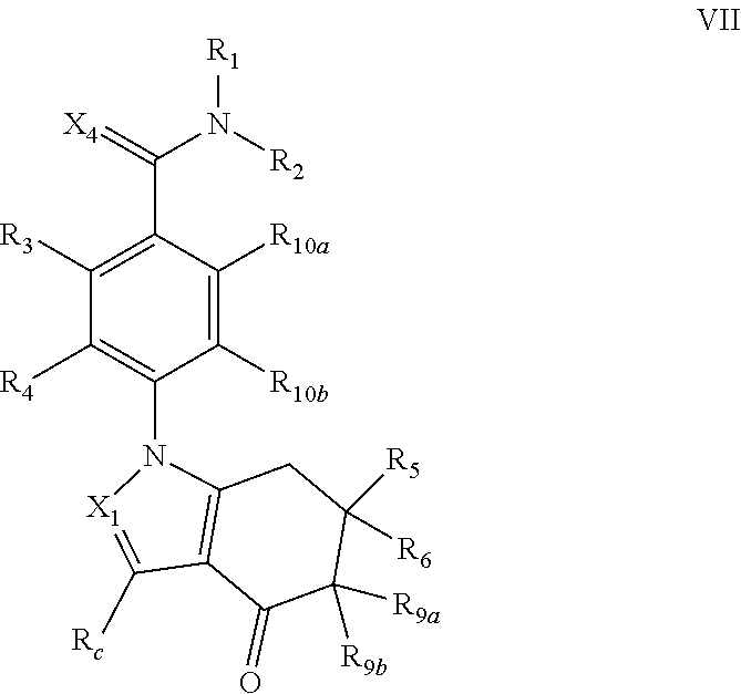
C1([R3])=C(C(=[X4])N([R2])[R1])C([R10a])=C([R10b])C(N2[X1]=C([Rc])C3=C2CC([R5])([R6])C([R9a])([R9b])C3=O)=C1[R4]
